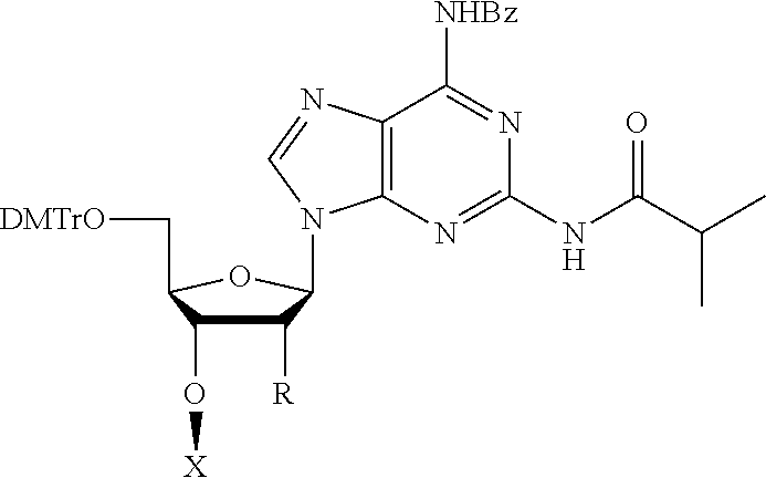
C1([R])C(O[X])C(C[DMTrO])OC1N1C2=C(N=C1)C([NHBz])=NC(NC(=O)C(C)C)=N2
